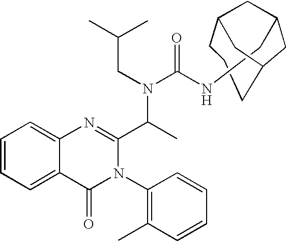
C1=CC=C2C(=C1)N=C(C(C)N(CC(C)C)C(NCC1CC3CCCC(C1)C3)=O)N(C1=C(C)C=CC=C1)C2=O
